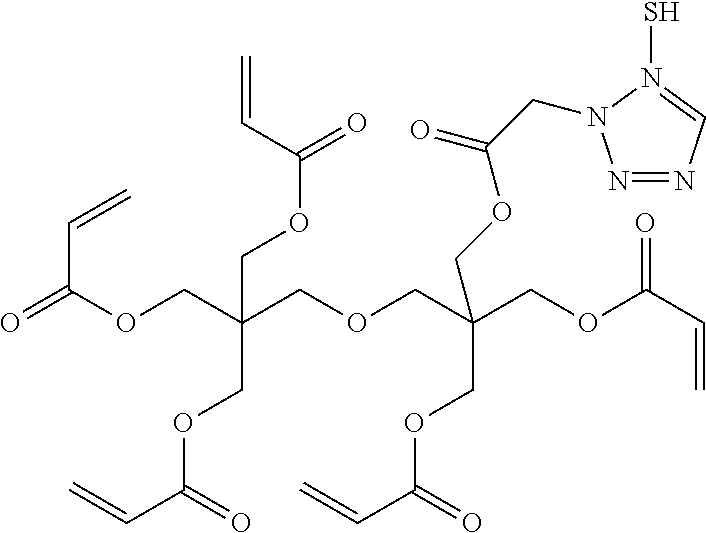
N1=NC=N(S)N1CC(OCC(COC(C=C)=O)(COC(=O)C=C)COCC(COC(=O)C=C)(COC(=O)C=C)COC(=O)C=C)=O
